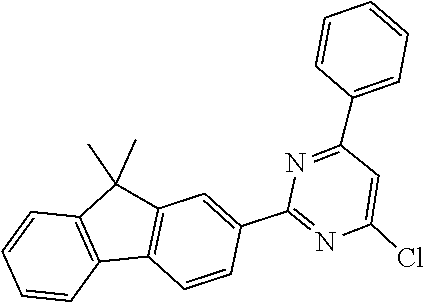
N1=C(C2=CC=CC=C2)C=C(Cl)N=C1C1=CC2=C(C=C1)C1=C(C=CC=C1)C2(C)C
